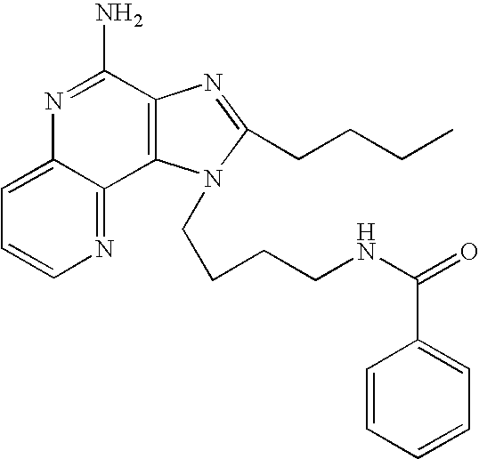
C1=C2C(=NC=C1)C1=C(C(N)=N2)N=C(CCCC)N1CCCCNC(=O)C1=CC=CC=C1
